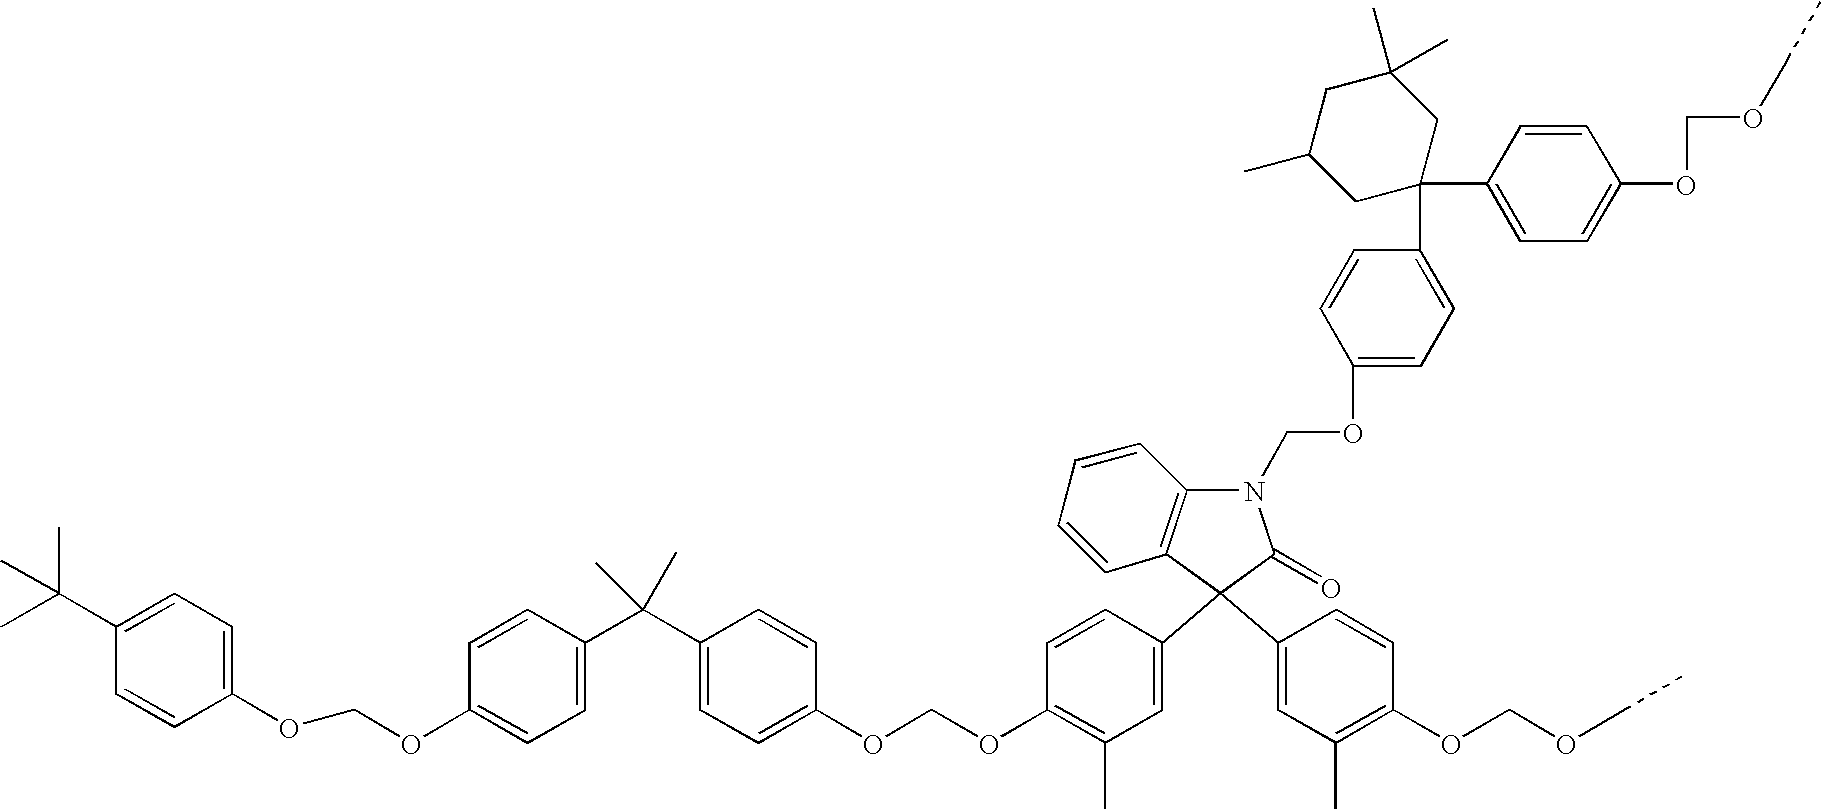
C1(C(C)(C)C)=CC=C(OCOC2=CC=C(C(C3=CC=C(OCOC4=C(C)C=C(C5(C6=CC(C)=C(OCOCC)C=C6)C6=C(N(COC7=CC=C(C8(C9=CC=C(OCOCC)C=C9)CC(C)(C)CC(C)C8)C=C7)C5=O)C=CC=C6)C=C4)C=C3)(C)C)C=C2)C=C1
